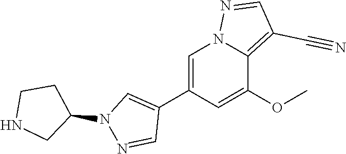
C1(C2=CN3C(=C(C#N)C=N3)C(OC)=C2)=CN(C2CCNC2)N=C1
